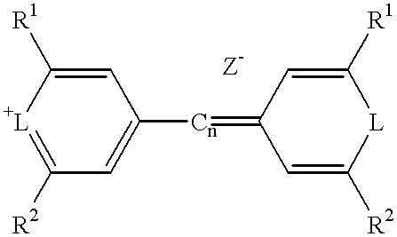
C1=C([R1])[+L]=C([R2])C=C1[Cn]=C1C=C([R2])[L]C([R1])=C1.[Z-]
